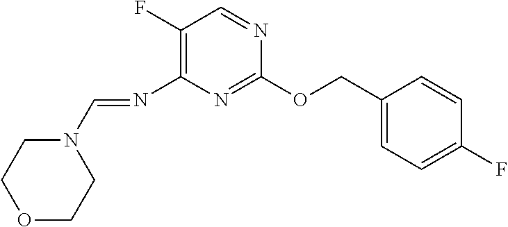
C1(COC2=NC(N=CN3CCOCC3)=C(F)C=N2)=CC=C(F)C=C1
